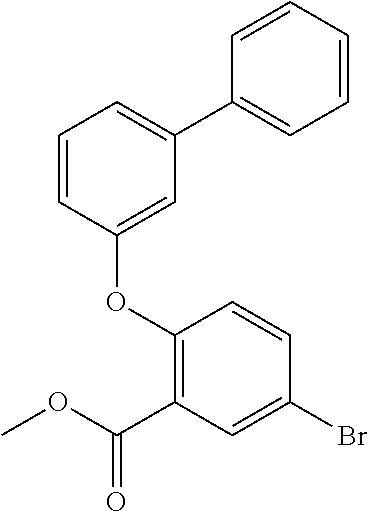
C1=CC(OC2=C(C(OC)=O)C=C(Br)C=C2)=CC(C2=CC=CC=C2)=C1
